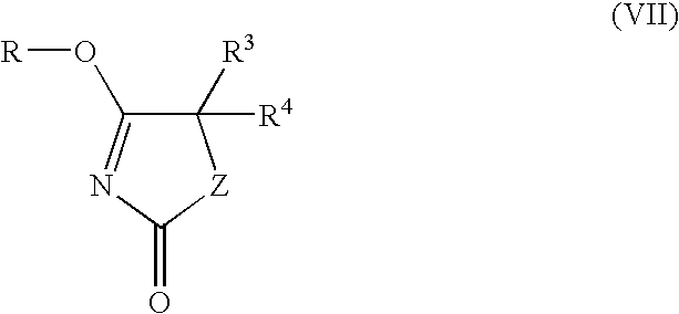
C1([R3])([R4])C(O[R])=NC(=O)[Z]1
